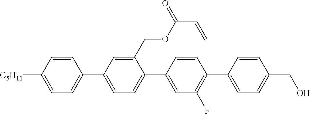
C1=CC([C5H11])=CC=C1C1=CC=C(C2=CC(F)=C(C3=CC=C(CO)C=C3)C=C2)C(COC(C=C)=O)=C1
